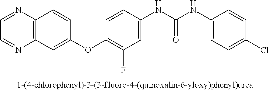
C1=NC2=C(N=C1)C=CC(OC1=C(F)C=C(NC(NC3=CC=C(Cl)C=C3)=O)C=C1)=C2
